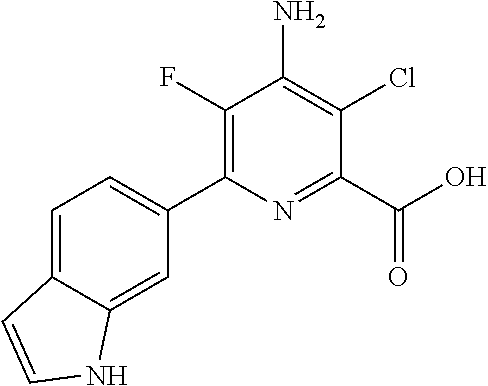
C1=C2C(=CC(C3=C(F)C(N)=C(Cl)C(C(O)=O)=N3)=C1)NC=C2
